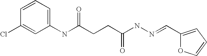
N(C(CCC(NN=CC1=CC=CO1)=O)=O)C1=CC=CC(Cl)=C1
